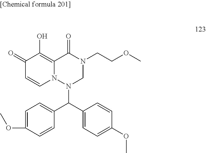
C1(=O)C=CN2C(=C1O)C(=O)N(CCOC)CN2C(C1=CC=C(OC)C=C1)C1=CC=C(OC)C=C1
